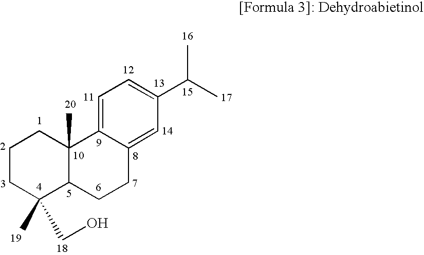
C1CC(C)(CO)C2C(C)(C1)C1=CC=C(C(C)C)C=C1CC2
